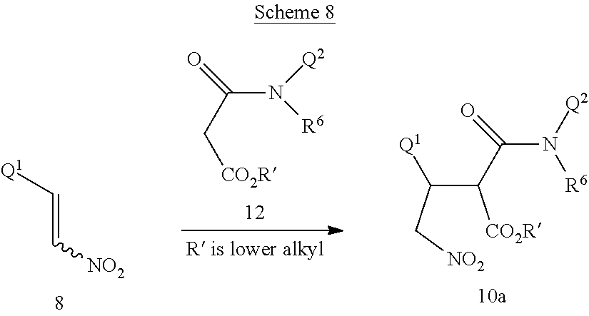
C(C(C(N([R6])[Q2])=O)[CO2R])([Q1])C[NO2].[Q1]C=C[NO2].C(C(N([Q2])[R6])=O)[CO2R]
